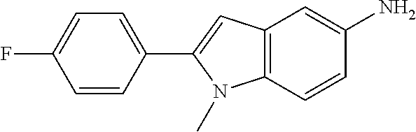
C1=C(F)C=CC(C2=CC3=C(N2C)C=CC(N)=C3)=C1
